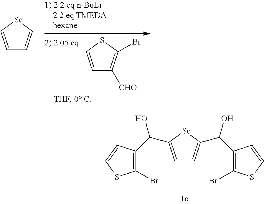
C1=CSC(Br)=C1[CHO].C1=C[Se]C=C1.C1=C(C(C2=C(Br)SC=C2)O)[Se]C(C(C2=C(Br)SC=C2)O)=C1
